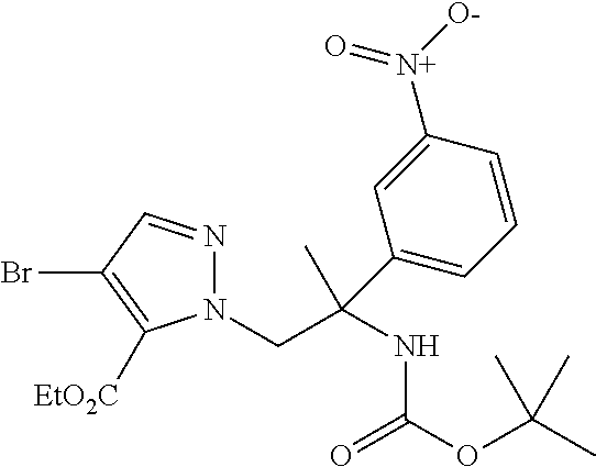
N1(CC(C)(C2=CC=CC([N+]([O-])=O)=C2)NC(OC(C)(C)C)=O)N=CC(Br)=C1[EtO2C]
